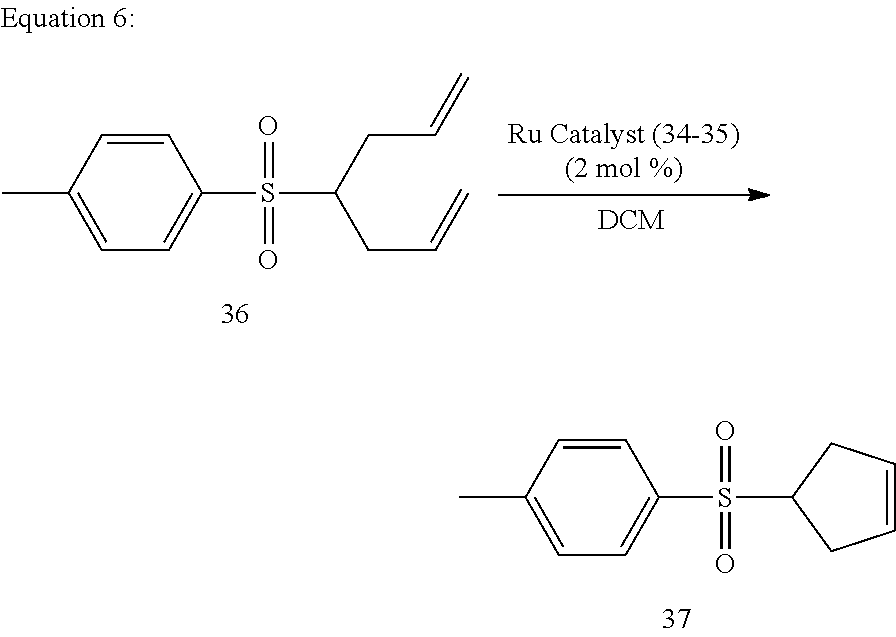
C1=CC(S(C(CC=C)CC=C)(=O)=O)=CC=C1C.C1=CC(S(=O)(=O)C2CC=CC2)=CC=C1C
